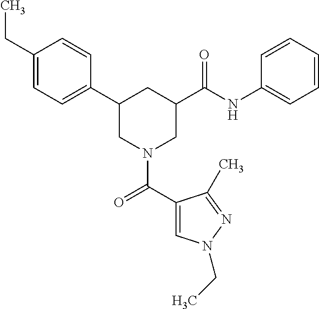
C1(CC)=CC=C(C2CN(C(C3=CN(CC)N=C3C)=O)CC(C(NC3=CC=CC=C3)=O)C2)C=C1
